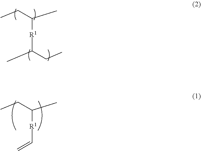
[R1](C(C)CC)C(CC)C.[R1](C(C)CC)C=C
